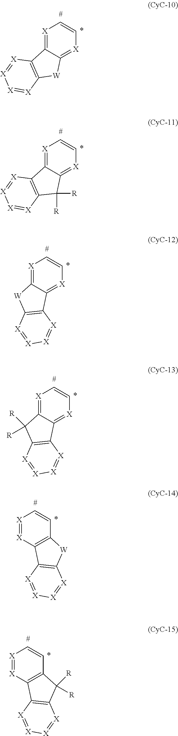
C12=[X]C=C[X]=C1C1=C([W]2)[X]=[X][X]=[X]1.C12=[X]C=C[X]=C1[W]C1=C2[X]=[X][X]=[X]1.C12=[X]C=C[X]=C1C([R])([R])C1=C2[X]=[X][X]=[X]1.C12=C(C=C[X]=[X]1)[W]C1=C2[X]=[X][X]=[X]1.C12=C(C=C[X]=[X]1)C([R])([R])C1=C2[X]=[X][X]=[X]1.C12=[X]C=C[X]=C1C1=C(C2([R])[R])[X]=[X][X]=[X]1
